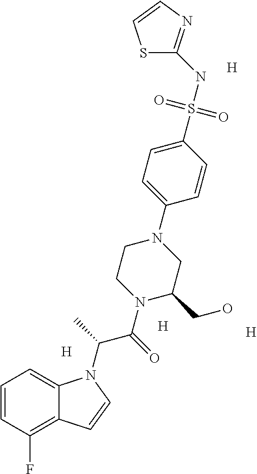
C1=CC(F)=C2C(=C1)N(C(C(=O)N1C(CO)CN(C3=CC=C(S(NC4=NC=CS4)(=O)=O)C=C3)CC1)C)C=C2.[H].[H].[H].[H]
